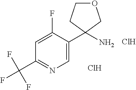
C1(C2(N)COCC2)=CN=C(C(F)(F)F)C=C1F.Cl.Cl
